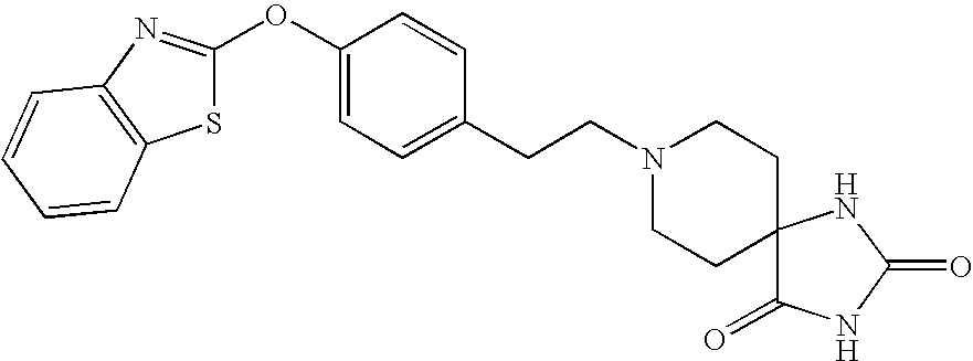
S1C(OC2=CC=C(CCN3CCC4(CC3)C(=O)NC(=O)N4)C=C2)=NC2=C1C=CC=C2
